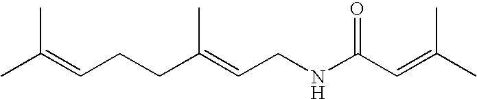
C(=CCCC(=CCNC(C=C(C)C)=O)C)(C)C
